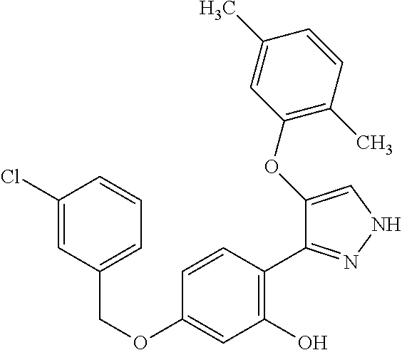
C(OC1=CC(O)=C(C2=NNC=C2OC2=C(C)C=CC(C)=C2)C=C1)C1=CC=CC(Cl)=C1
